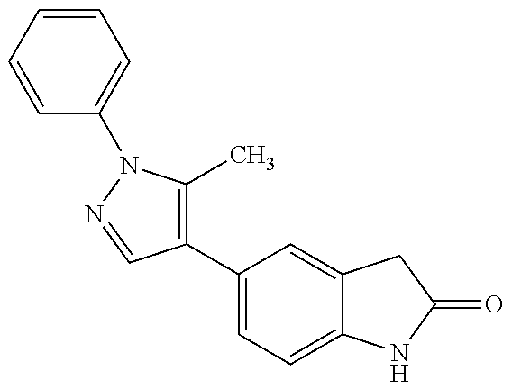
C1(C2=CC=C3C(=C2)CC(=O)N3)=C(C)N(C2=CC=CC=C2)N=C1
